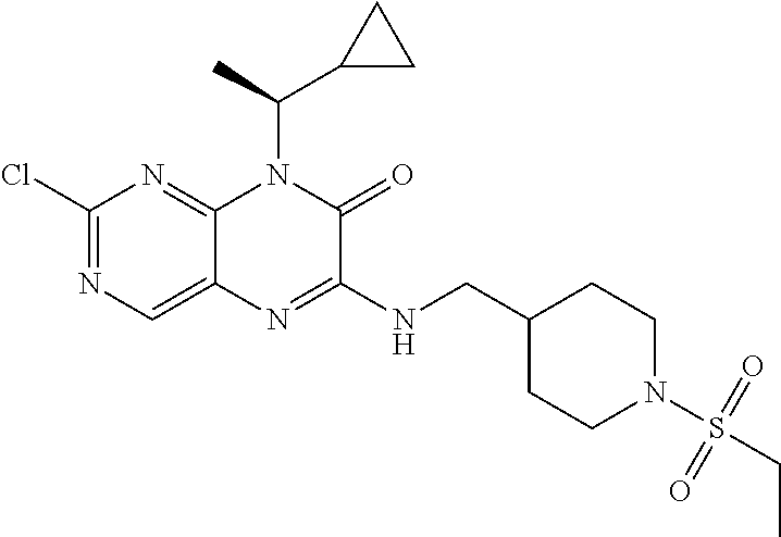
C1(Cl)=NC=C2C(=N1)N(C(C1CC1)C)C(=O)C(NCC1CCN(S(CC)(=O)=O)CC1)=N2
